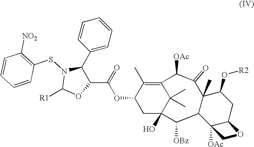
C1C2(O)C(C)(C)C(=C(C)C1OC(C1C(C3=CC=CC=C3)N(SC3=C([NO2])C=CC=C3)C([R1])O1)=O)C([OAc])C(=O)C1(C)C(C2[OBz])C2([OAc])C(CC1O[R2])OC2
